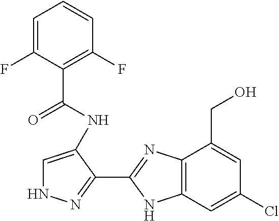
C1=C(F)C(C(=O)NC2=CNN=C2C2=NC3=C(N2)C=C(Cl)C=C3CO)=C(F)C=C1
